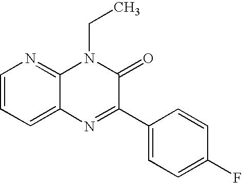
C1=CC=C2C(=N1)N(CC)C(=O)C(C1=CC=C(F)C=C1)=N2
